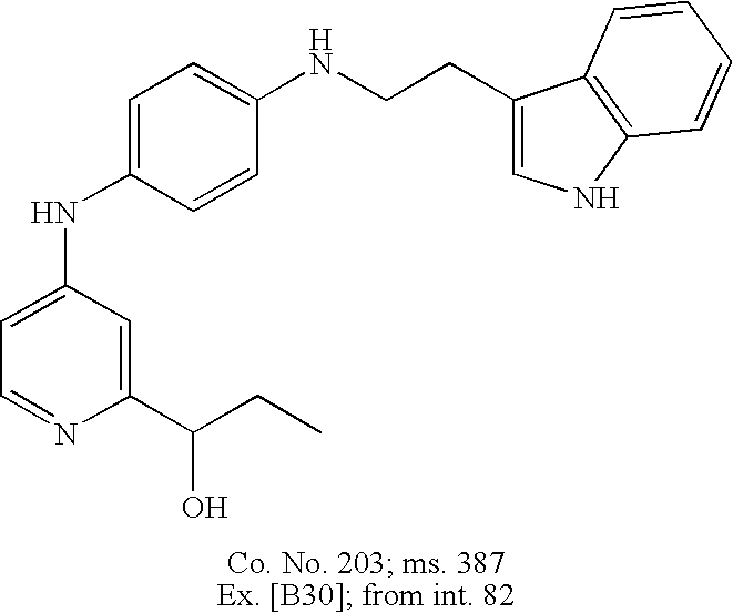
C1=C(NC2=CC=C(NCCC3=CNC4=C3C=CC=C4)C=C2)C=C(C(CC)O)N=C1
